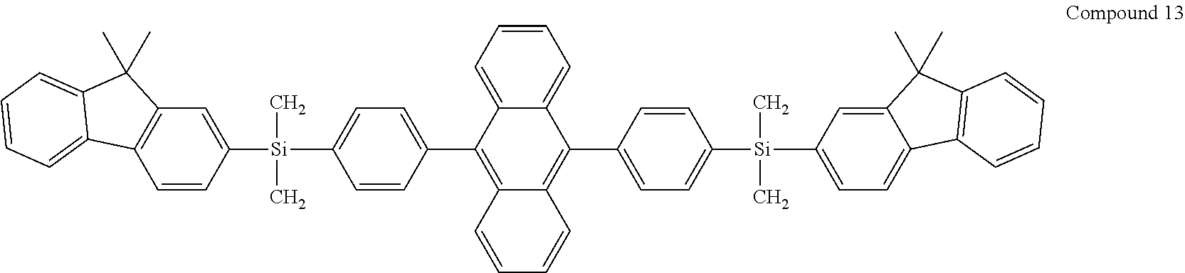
C1=CC2=C(C=C1[Si](C1=CC=C(C3=C4C(=C(C5=CC=C([Si](C6=CC=C7C(=C6)C(C)(C)C6=C7C=CC=C6)(C)C)C=C5)C5=CC=CC=C35)C=CC=C4)C=C1)(C)C)C(C)(C)C1=CC=CC=C21
